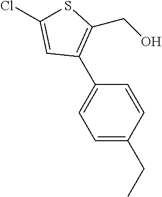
C1=C(CC)C=CC(C2=C(CO)SC(Cl)=C2)=C1
